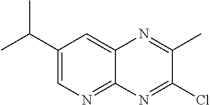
C1(C(C)C)=CN=C2C(=C1)N=C(C)C(Cl)=N2
